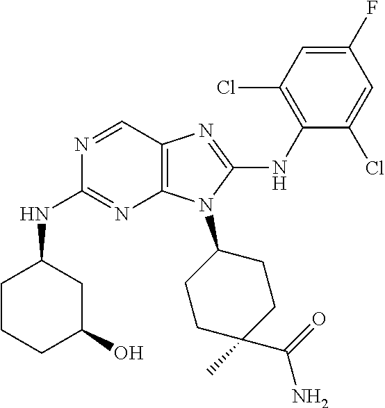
N1=CC2=C(N=C1NC1CCCC(O)C1)N(C1CCC(C)(C(=O)N)CC1)C(NC1=C(Cl)C=C(F)C=C1Cl)=N2
